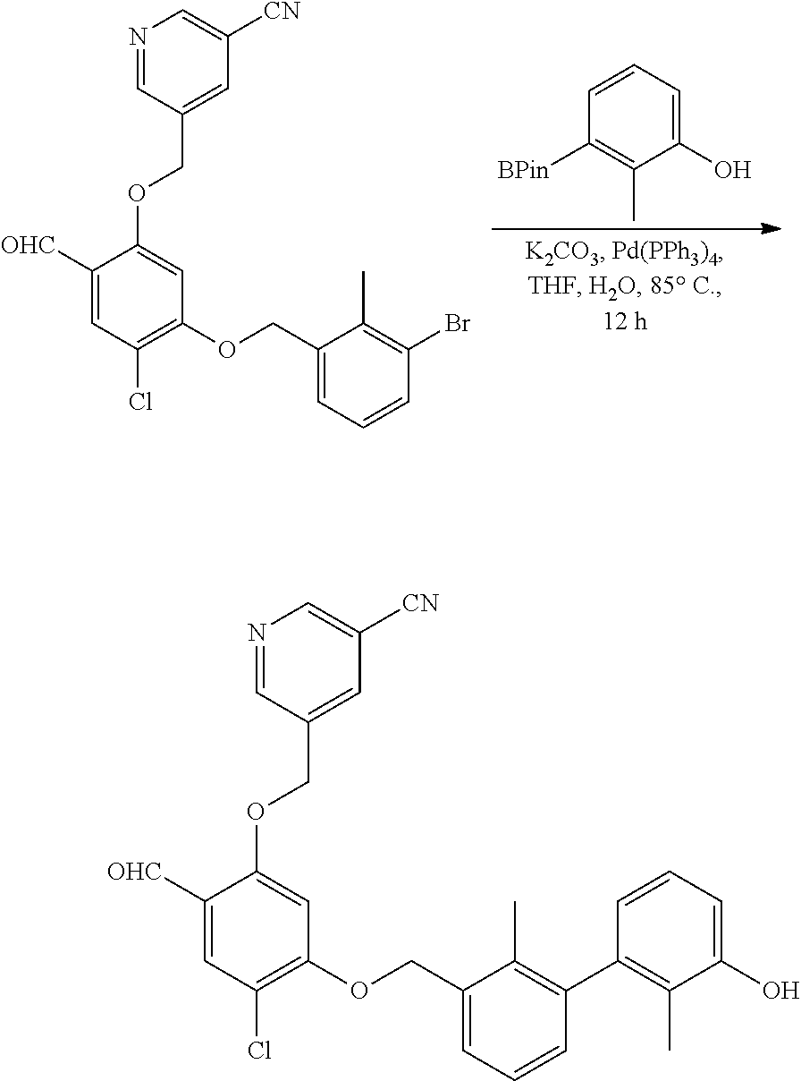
C1=CC([BPin])=C(C)C(O)=C1.C1([OHC])=CC(Cl)=C(OCC2=CC=CC(Br)=C2C)C=C1OCC1=CC([CN])=CN=C1.C1([OHC])=CC(Cl)=C(OCC2=CC=CC(C3=C(C)C(O)=CC=C3)=C2C)C=C1OCC1=CC([CN])=CN=C1
